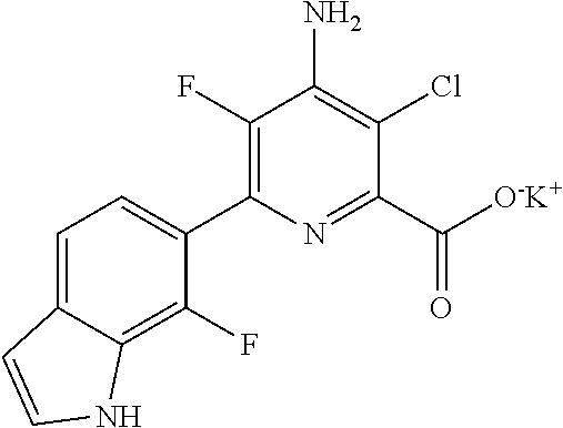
C1(F)=C(C2=CC=C3C(=C2F)NC=C3)N=C(C([O-K+])=O)C(Cl)=C1N
